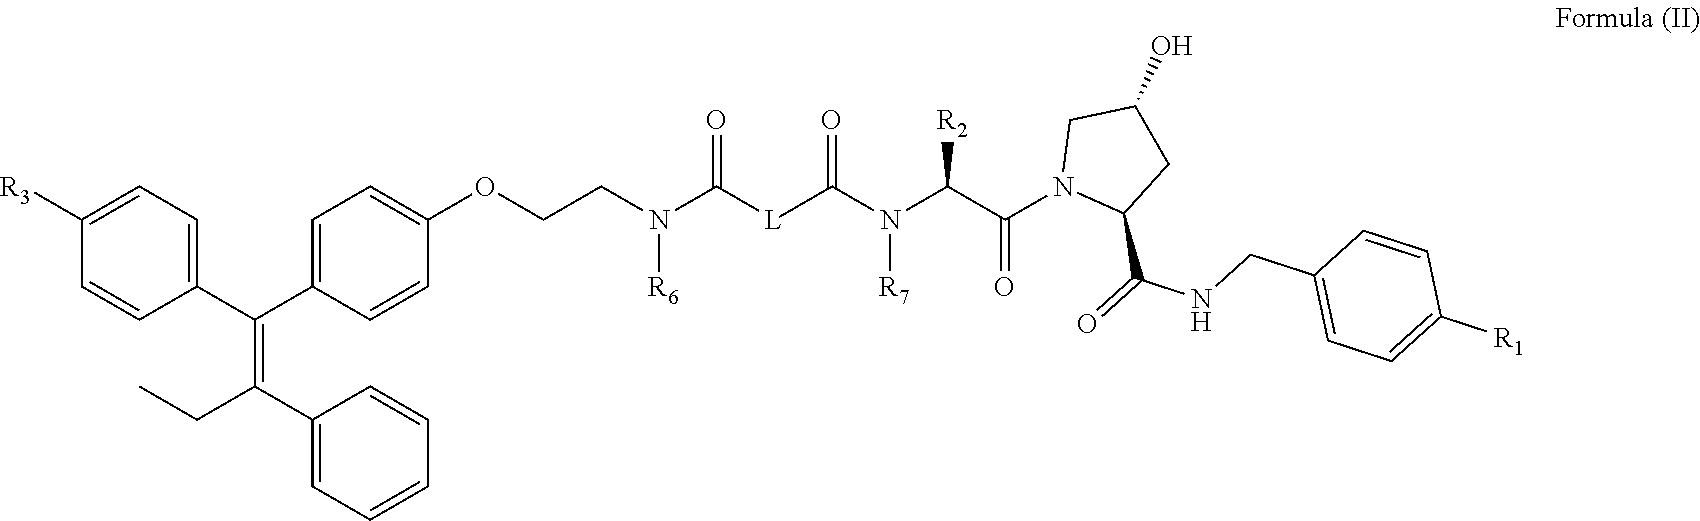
C1(C(=C(C2=CC=CC=C2)CC)C2=CC=C(OCCN(C([L]C(N(C(C(N3C(C(=O)NCC4=CC=C([R1])C=C4)CC(O)C3)=O)[R2])[R7])=O)=O)[R6])C=C2)=CC=C([R3])C=C1
